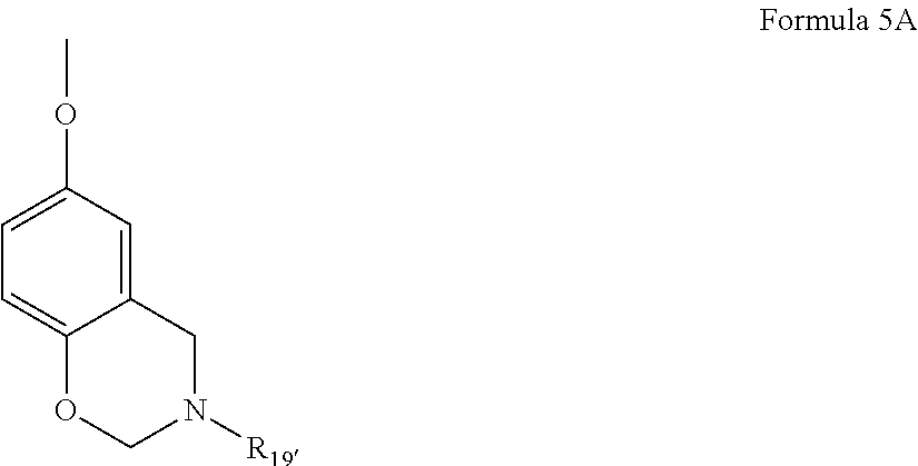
C1=C2C(=CC(OC)=C1)CN([R19])CO2
